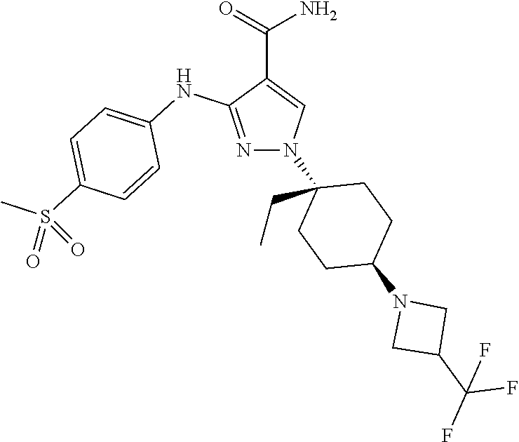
N1=C(NC2=CC=C(S(C)(=O)=O)C=C2)C(C(=O)N)=CN1C1(CC)CCC(N2CC(C(F)(F)F)C2)CC1
